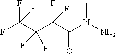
C(C(C(C(N(N)C)=O)(F)F)(F)F)(F)(F)F
